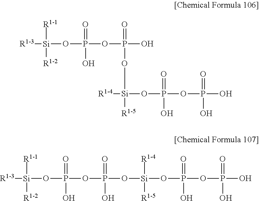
[R1-3][Si]([R1-1])(OP(OP(O)(=O)O[Si](OP(OP(O)(=O)O)(=O)O)([R1-4])[R1-5])(=O)O)[R1-2].[R1-3][Si]([R1-1])(OP(OP(O[Si]([R1-4])(OP(OP(=O)(O)O)(=O)O)[R1-5])(=O)O)(=O)O)[R1-2]
